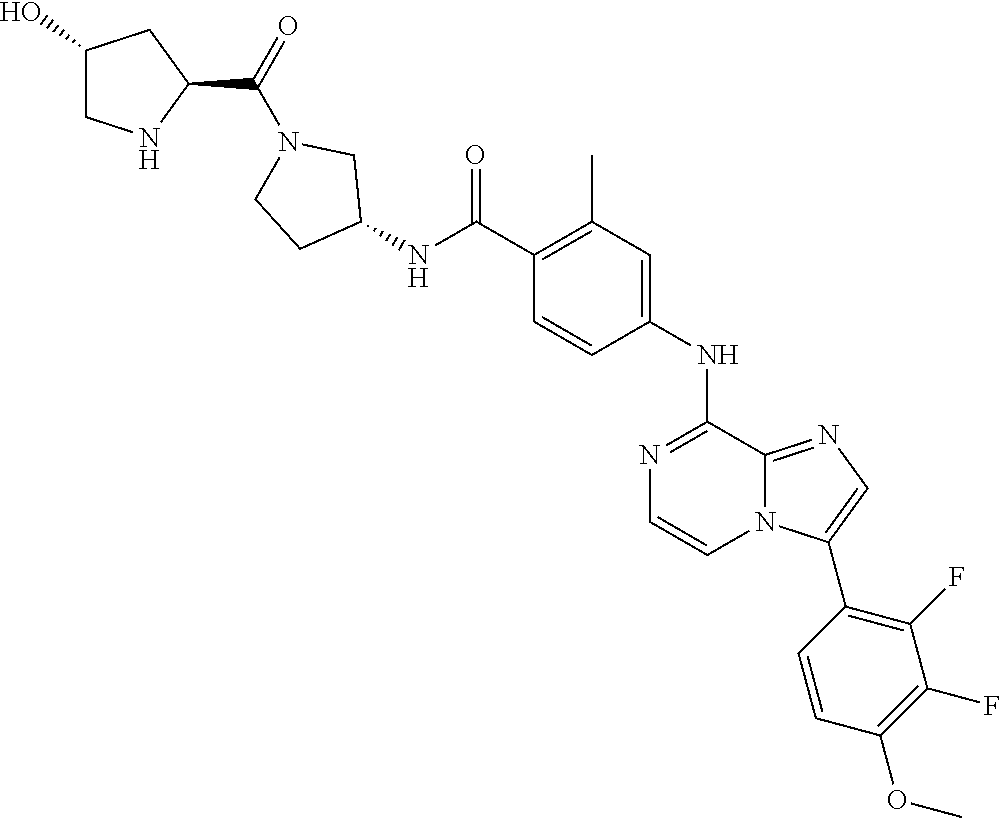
N1=C(NC2=CC(C)=C(C(NC3CN(C(=O)C4CC(O)CN4)CC3)=O)C=C2)C2=NC=C(C3=C(F)C(F)=C(OC)C=C3)N2C=C1
